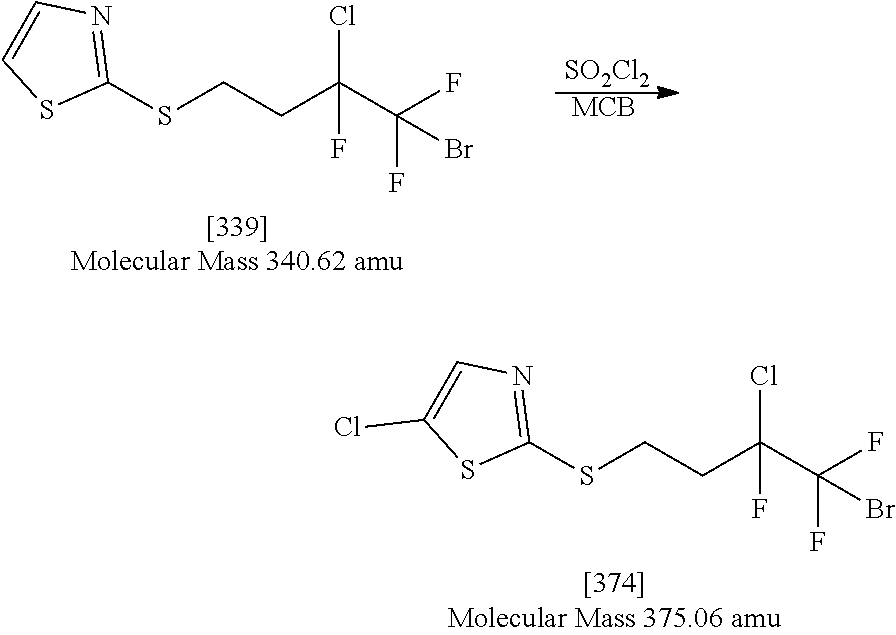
S(CCC(C(F)(F)Br)(Cl)F)C1=NC=CS1.[SO2Cl2].[MCB].S(CCC(C(F)(F)Br)(Cl)F)C1=NC=C(Cl)S1
